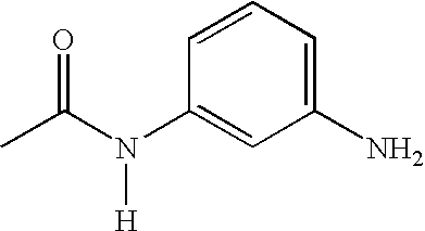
C1(N)=CC=CC(N([H])C(C)=O)=C1
